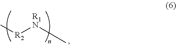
C[R2][R1N]C
